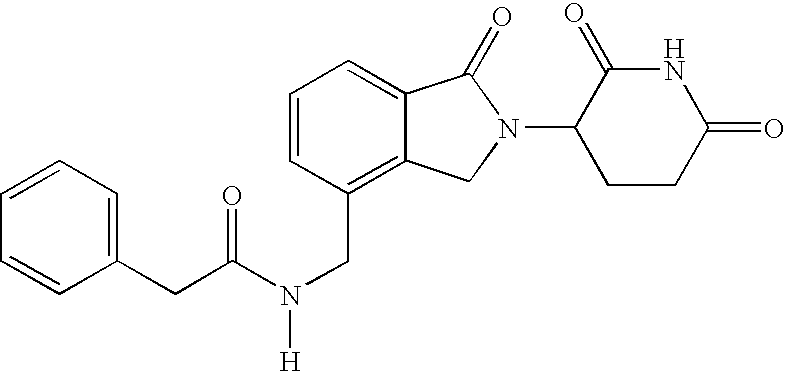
C1=CC(CN(C(CC2=CC=CC=C2)=O)[H])=C2C(=C1)C(=O)N(C1CCC(=O)NC1=O)C2
